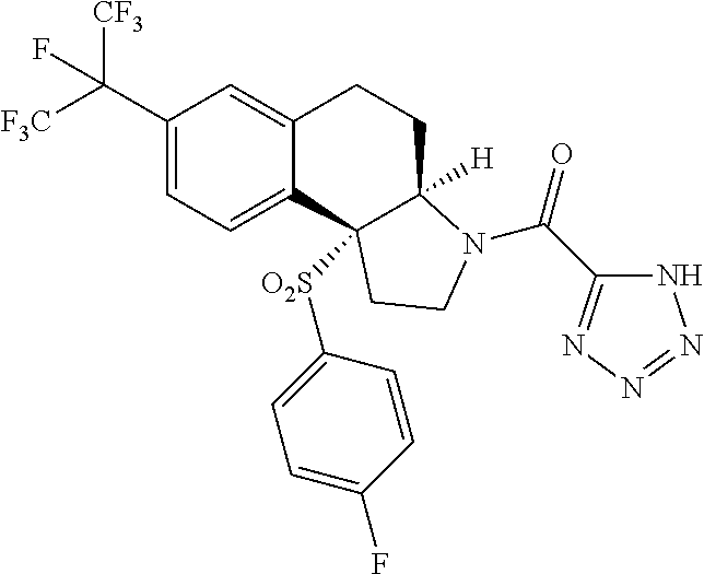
C(C1=CC=C2C(=C1)CCC1([H])C2([O2S]C2=CC=C(F)C=C2)CCN1C(=O)C1=NN=NN1)([F3C])([CF3])F
